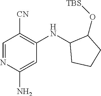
C1=NC(N)=CC(NC2CCCC2O[TBS])=C1[CN]
